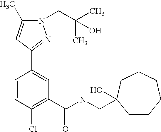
N1(CC(C)(C)O)C(C)=CC(C2=CC(C(NCC3(O)CCCCCC3)=O)=C(Cl)C=C2)=N1
